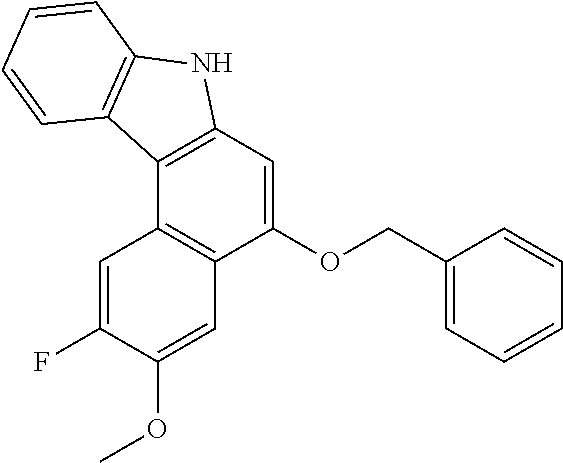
C1(OCC2=CC=CC=C2)=CC2=C(C3=C1C=C(OC)C(F)=C3)C1=C(N2)C=CC=C1
